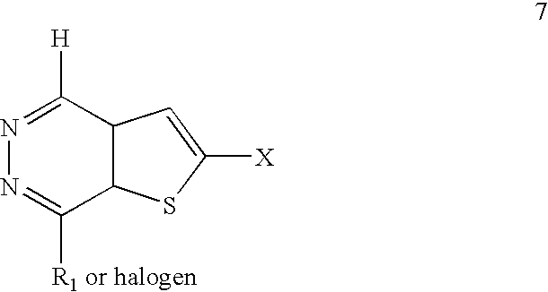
N1=C([H])C2C(C([R1 or halogen])=N1)SC([X])=C2
